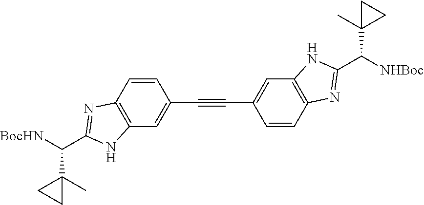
C1=CC2=C(C=C1C#CC1=CC3=C(C=C1)N=C(C([NHBoc])C1(C)CC1)N3)NC(C([BocHN])C1(C)CC1)=N2
